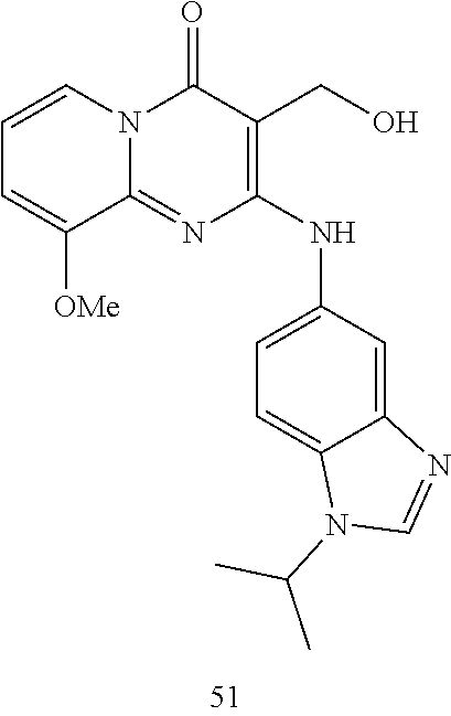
C1=CC=C([OMe])C2=NC(NC3=CC=C4C(=C3)N=CN4C(C)C)=C(CO)C(=O)N12
